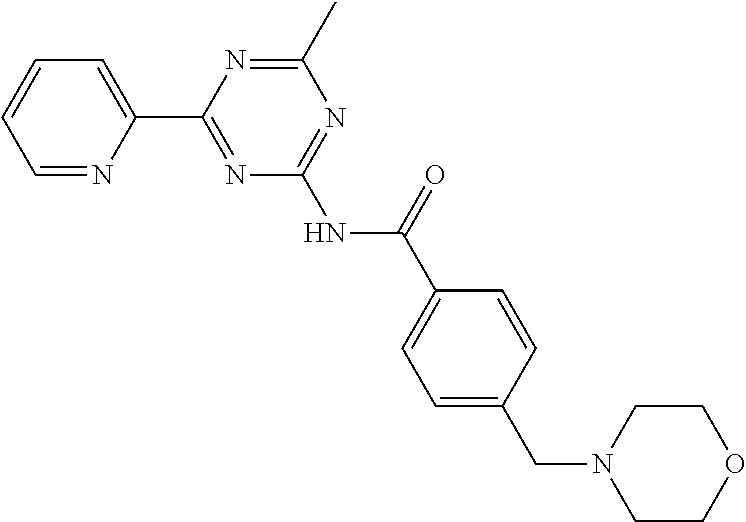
C1=NC(C2=NC(NC(C3=CC=C(CN4CCOCC4)C=C3)=O)=NC(C)=N2)=CC=C1
